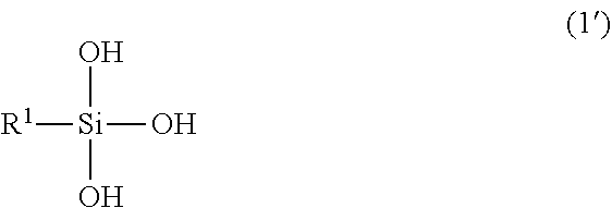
[R1][Si](O)(O)O
